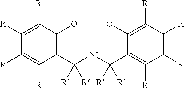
C1([R])=C([R])C([O-])=C(C([N-]C(C2=C([R])C([R])=C([R])C([R])=C2[-O])([R])[R])([R])[R])C([R])=C1[R]
